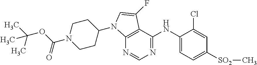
N1=CN=C(NC2=CC=C([SO2]C)C=C2Cl)C2=C1N(C1CCN(C(OC(C)(C)C)=O)CC1)C=C2F
